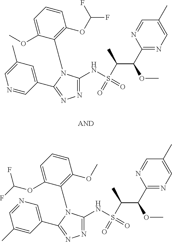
N1=CC(C2=NN=C(NS(=O)(C(C)C(OC)C3=NC=C(C)C=N3)=O)N2C2=C(OC(F)F)C=CC=C2OC)=CC(C)=C1.C1(C)=CC(C2=NN=C(NS(=O)(C(C)C(OC)C3=NC=C(C)C=N3)=O)N2C2=C(OC)C=CC=C2OC(F)F)=CN=C1
